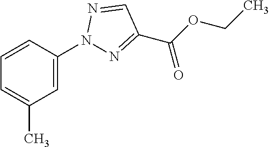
C1=C(N2N=C(C(OCC)=O)C=N2)C=CC=C1C
